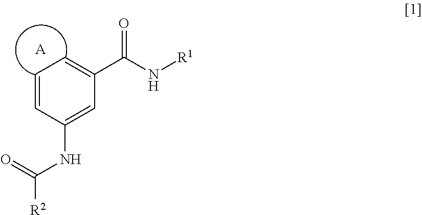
C1=CC(NC([R2])=O)=CC(C(N[R1])=O)=C1.[A]
